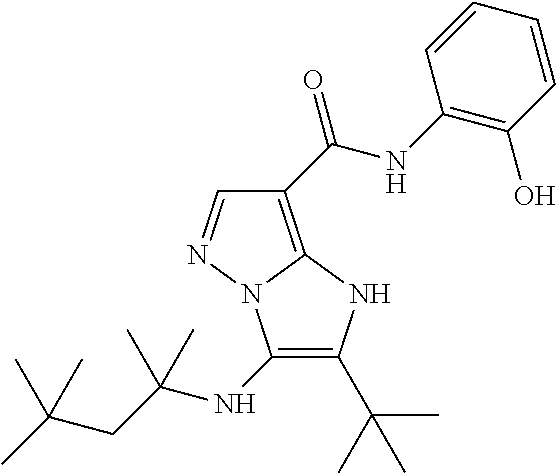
C1=NN2C(=C1C(NC1=C(O)C=CC=C1)=O)NC(C(C)(C)C)=C2NC(C)(C)CC(C)(C)C
